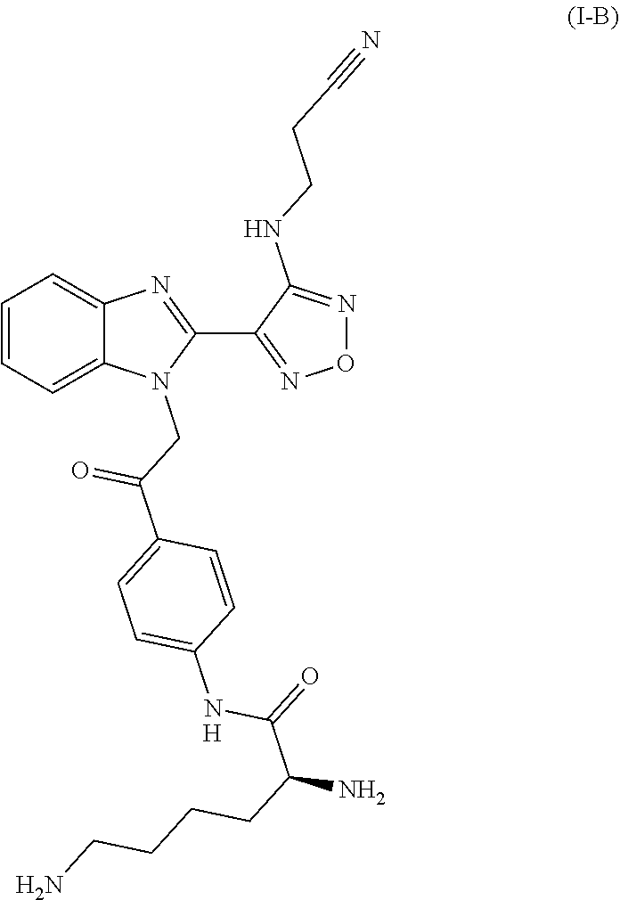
C1=CC=C2C(=C1)N=C(C1=NON=C1NCCC#N)N2CC(C1=CC=C(NC(=O)C(N)CCCCN)C=C1)=O.[H]
